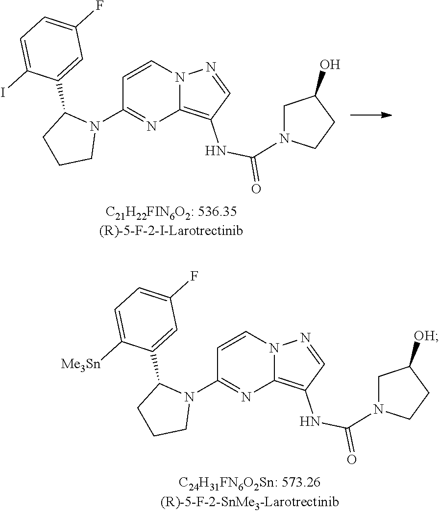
C1=CN2C(=C(NC(N3CCC(O)C3)=O)C=N2)N=C1N1C(C2=CC(F)=CC=C2I)CCC1.C1=CN2C(=C(NC(N3CCC([OH])C3)=O)C=N2)N=C1N1C(C2=CC(F)=CC=C2[Me3Sn])CCC1
